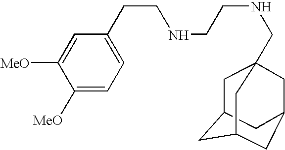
C1(CCNCCNCC23CC4CC(C2)CC(C4)C3)=CC=C([MeO])C([MeO])=C1
